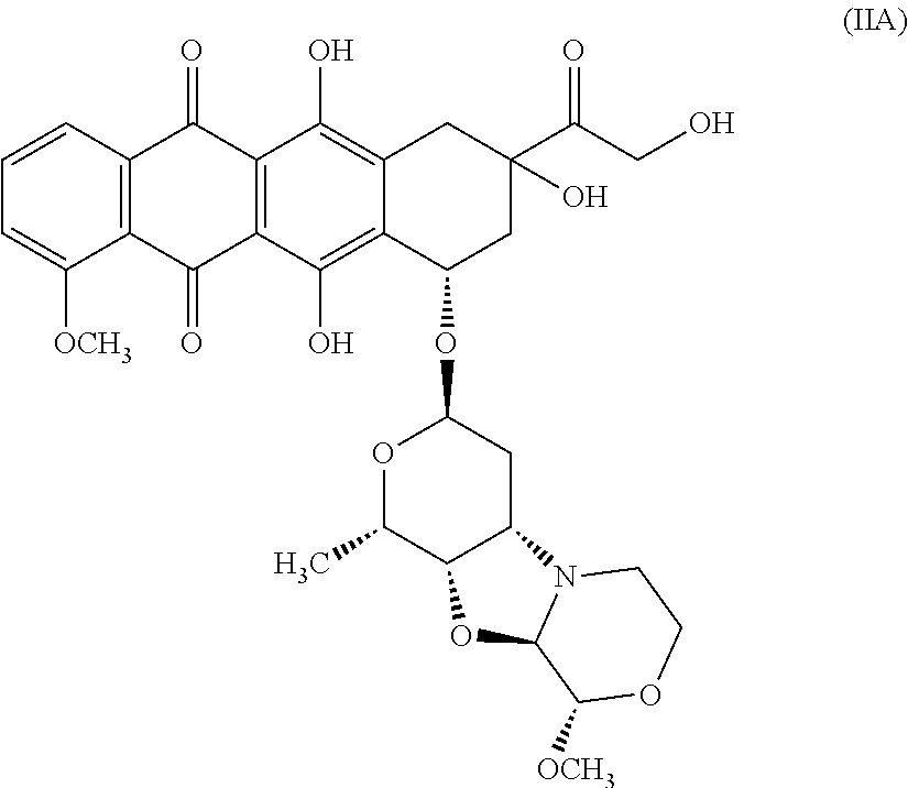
C1=CC2=C(C([OCH3])=C1)C(=O)C1=C(C2=O)C(O)=C2C(=C1O)C(OC1OC(C)C3C(C1)N1C(O3)C([OCH3])OCC1)CC(C(=O)CO)(O)C2
